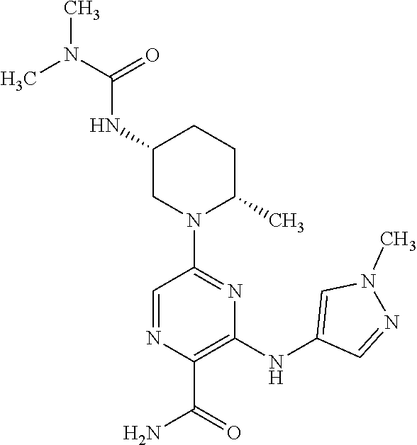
CN(C)C(NC1CN(C2=NC(NC3=CN(C)N=C3)=C(C(=O)N)N=C2)C(C)CC1)=O
